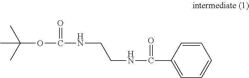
C1=CC(C(NCCNC(OC(C)(C)C)=O)=O)=CC=C1
